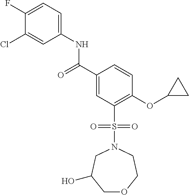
C(C1=CC(S(N2CC(O)COCC2)(=O)=O)=C(OC2CC2)C=C1)(=O)NC1=CC=C(F)C(Cl)=C1
